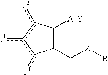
C1(C[Z]B)C([A-Y])c([J2])c([J1])c1[U1]
